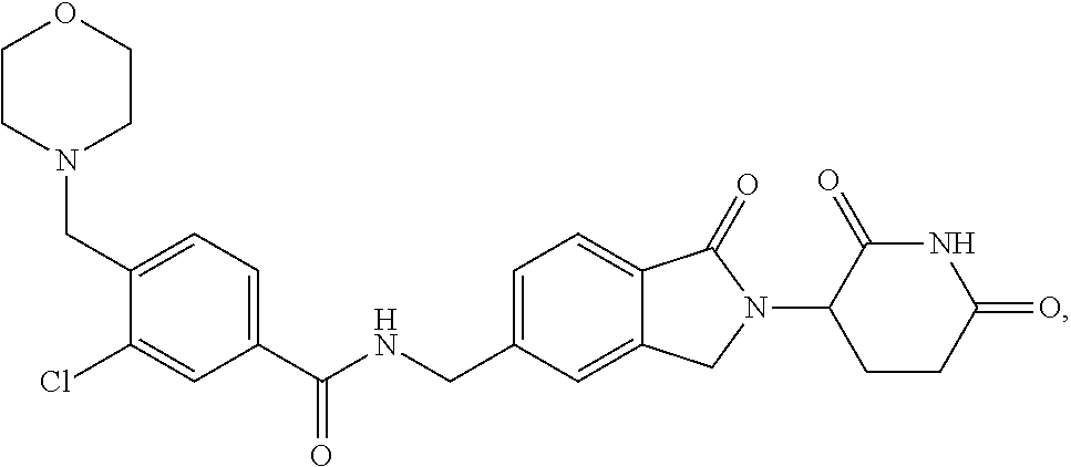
C(NCC1=CC=C2C(=C1)CN(C1CCC(=O)NC1=O)C2=O)(C1=CC=C(CN2CCOCC2)C(Cl)=C1)=O
